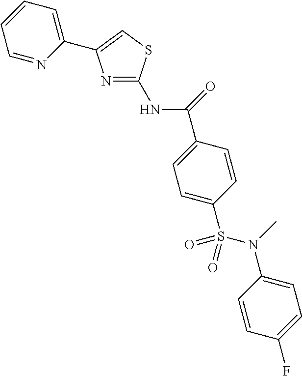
C(C1=CC=C(S(N(C2=CC=C(F)C=C2)C)(=O)=O)C=C1)(=O)NC1=NC(C2=CC=CC=N2)=CS1
